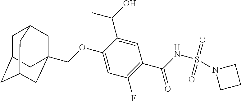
C1C2CC3CC(COC4=CC(F)=C(C(=O)NS(N5CCC5)(=O)=O)C=C4C(O)C)(CC1C3)C2
